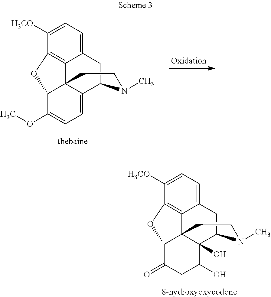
C12=C3C(=CC=C1[H3CO])CC1C4=CC=C(OC)C(C34CCN1C)O2.C12=C3C(=CC=C1[H3CO])CC1C4(O)C3(C(C(=O)CC4O)O2)CCN1C
